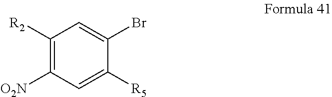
C1([R2])=C([O2N])C=C([R5])C(Br)=C1
